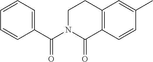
C1=CC=C(C(N2C(=O)C3=C(CC2)C=C(C)C=C3)=O)C=C1
